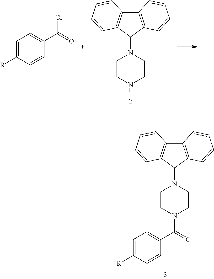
C12=C(C(N3CCNCC3)C3=C1C=CC=C3)C=CC=C2.[R]C1=CC=C(C(=O)Cl)C=C1.C12=C(C(N3CCN(C(C4=CC=C([R])C=C4)=O)CC3)C3=C1C=CC=C3)C=CC=C2
